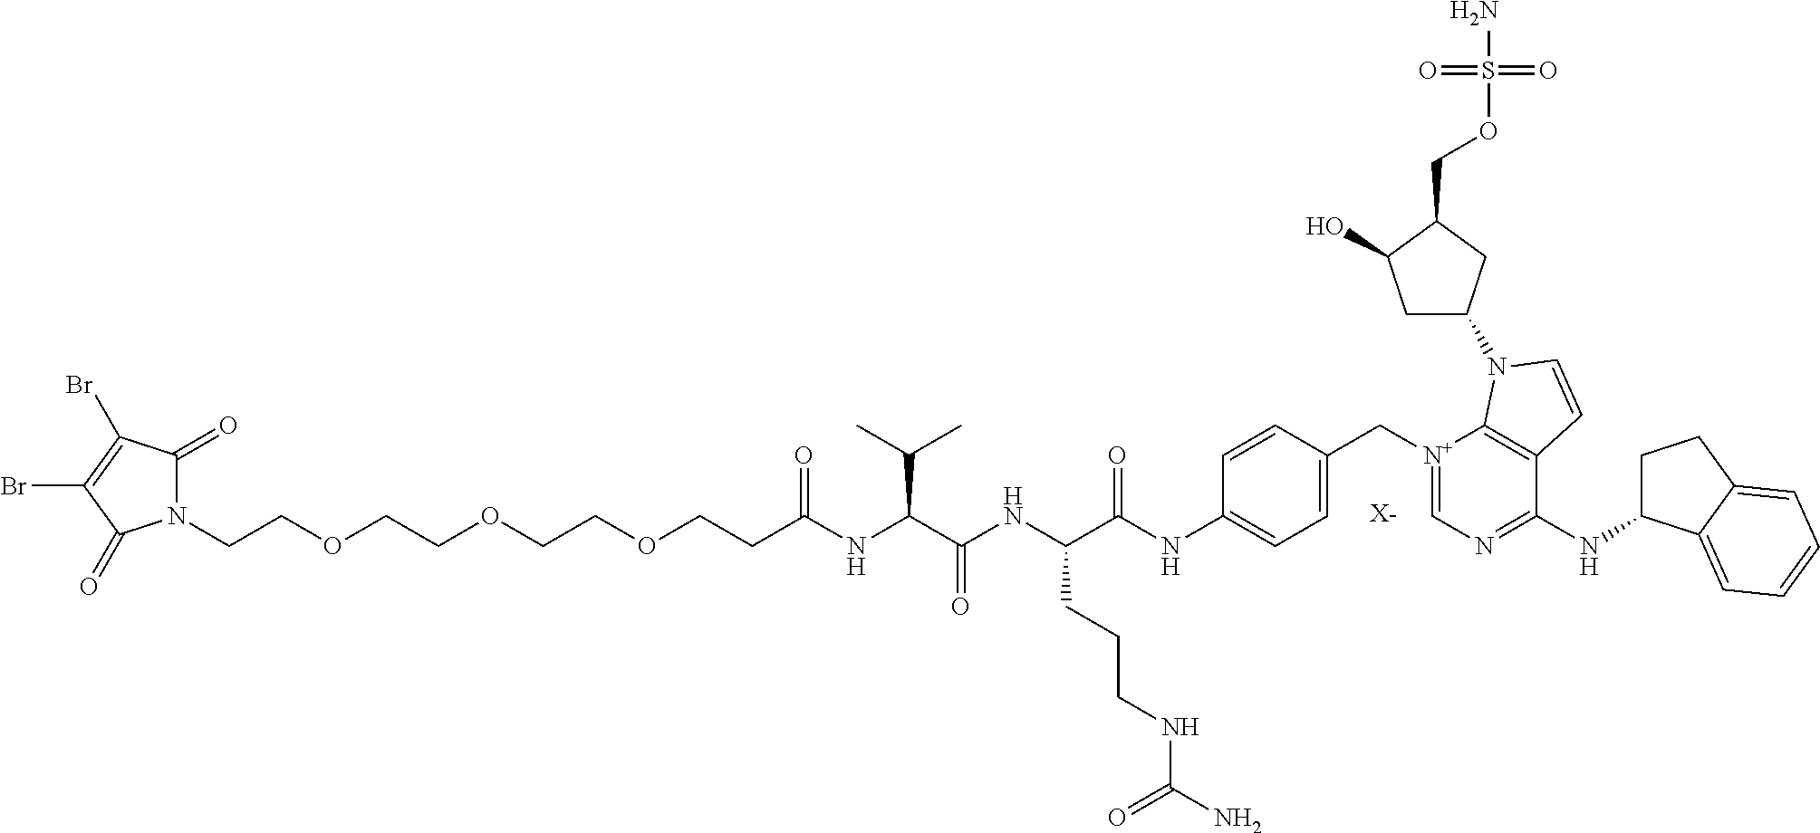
[X-].N1(CCOCCOCCOCCC(NC(C(NC(C(NC2=CC=C(C[N+]3=CN=C(NC4CCC5=CC=CC=C45)C4=C3N(C3CC(O)C(COS(N)(=O)=O)C3)C=C4)C=C2)=O)CCCNC(N)=O)=O)C(C)C)=O)C(=O)C(Br)=C(Br)C1=O
